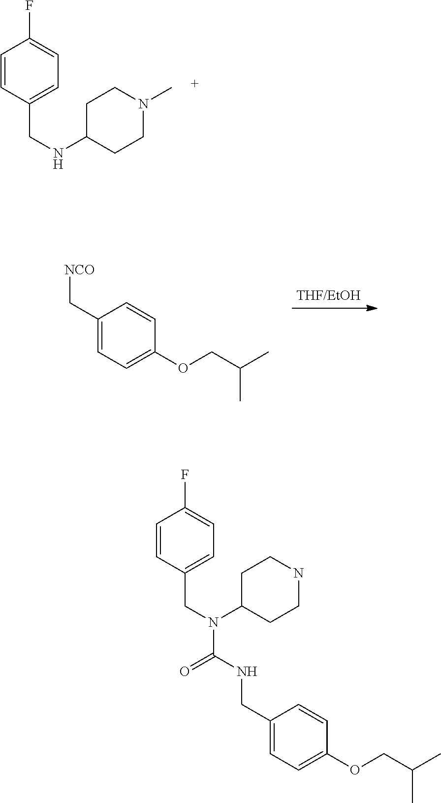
C1=CC(CNC2CCN(C)CC2)=CC=C1F.C1(C[NCO])=CC=C(OCC(C)C)C=C1.C1=CC(CN(C2CCNCC2)C(=O)NCC2=CC=C(OCC(C)C)C=C2)=CC=C1F
